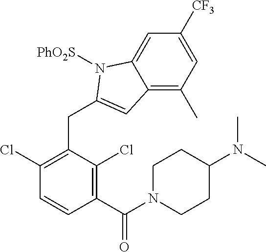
C12=C(C)C=C([CF3])C=C1N([PhO2S])C(CC1=C(Cl)C=CC(C(N3CCC(N(C)C)CC3)=O)=C1Cl)=C2
